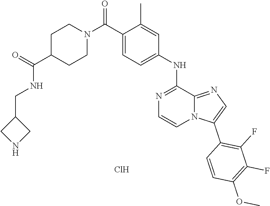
C1(C)=CC(NC2=NC=CN3C2=NC=C3C2=C(F)C(F)=C(OC)C=C2)=CC=C1C(N1CCC(C(=O)NCC2CNC2)CC1)=O.Cl
